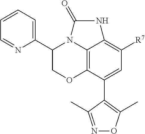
C1(C2=CC=CC=N2)COC2=C3N1C(=O)NC3=C([R7])C=C2C1=C(C)ON=C1C
